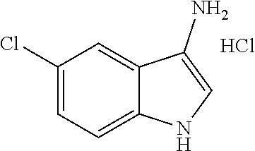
C1(Cl)=CC=C2C(=C1)C(N)=CN2.Cl
